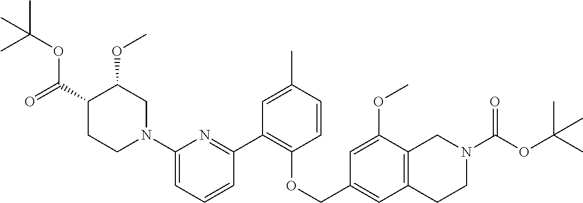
C1(N2CC(OC)C(C(=O)OC(C)(C)C)CC2)=CC=CC(C2=C(OCC3=CC4=C(C(OC)=C3)CN(C(=O)OC(C)(C)C)CC4)C=CC(C)=C2)=N1
